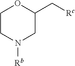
N1([Rb])CC(C[Rc])OCC1
